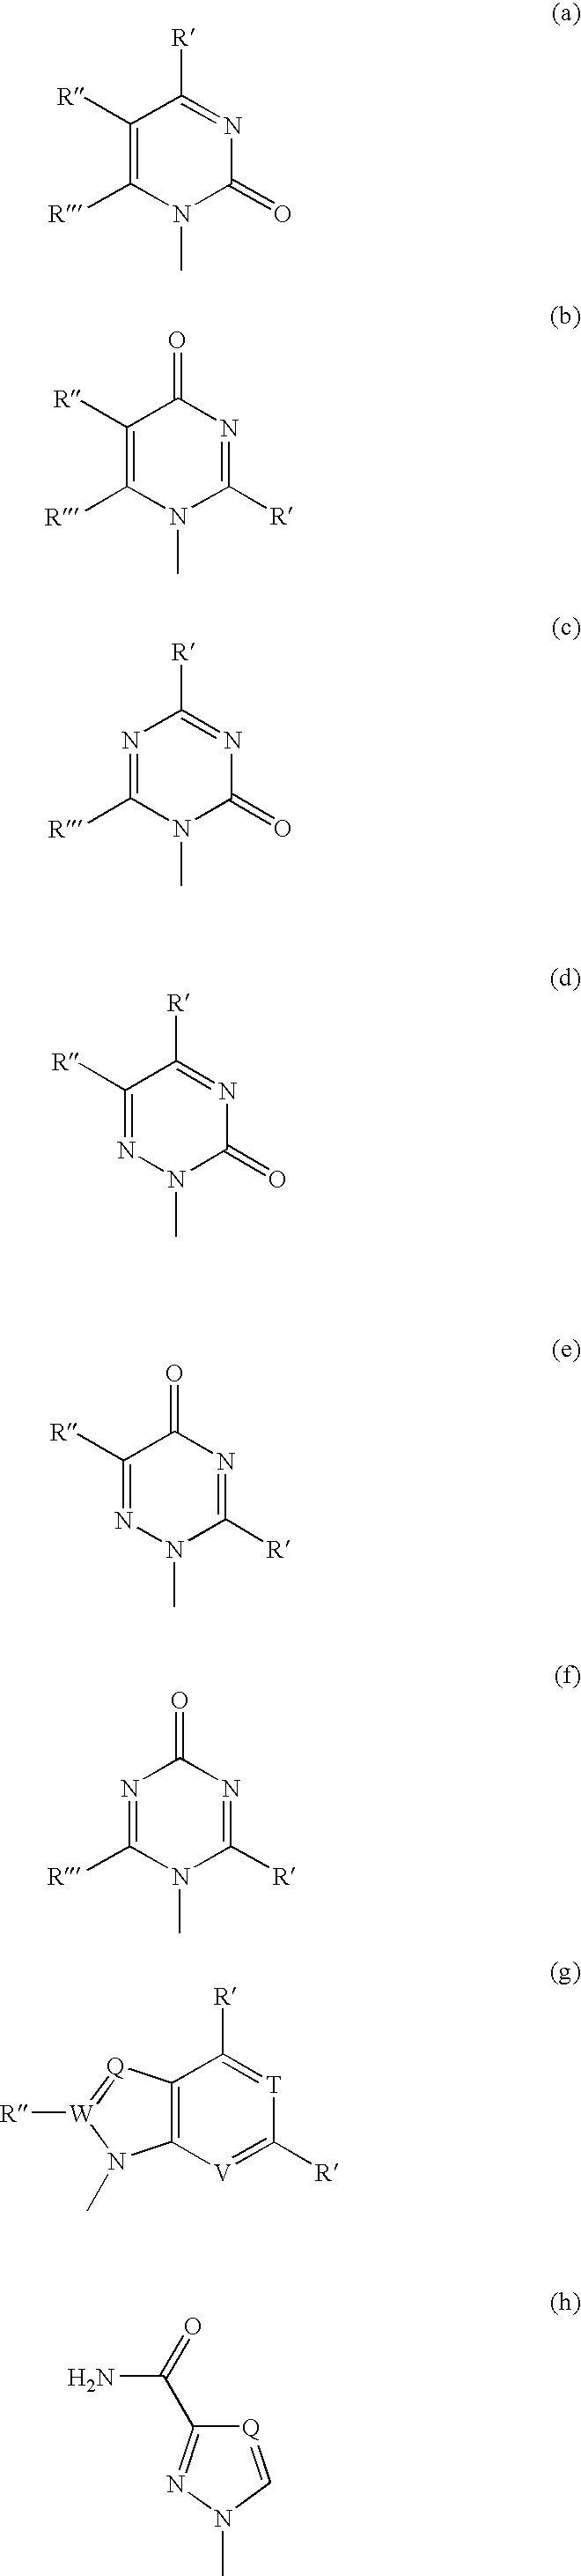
C1([R])=C([R])N(C)C(=O)N=C1[R].C1([R])=C([R])N(C)C([R])=NC1=O.N1=C([R])N(C)C(=O)N=C1[R].C1([R])=NN(C)C(=O)N=C1[R].C1([R])=NN(C)C([R])=NC1=O.N1=C([R])N(C)C([R])=NC1=O.C12=C([V]=C([R])[T]=C1[R])N(C)[W]([R])=[Q]2.[Q]1=CN(C)N=C1C(N)=O
